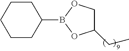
C1CCCC(B2OC(CC)CO2)C1
